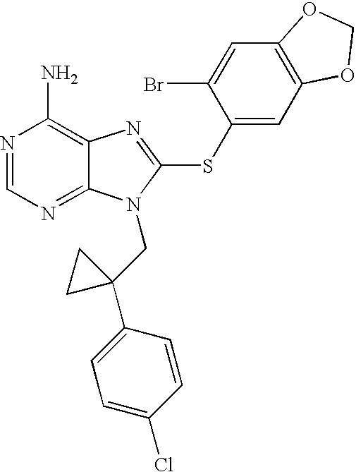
N1=CN=C2C(=C1N)N=C(SC1=CC3=C(C=C1Br)OCO3)N2CC1(C2=CC=C(Cl)C=C2)CC1
